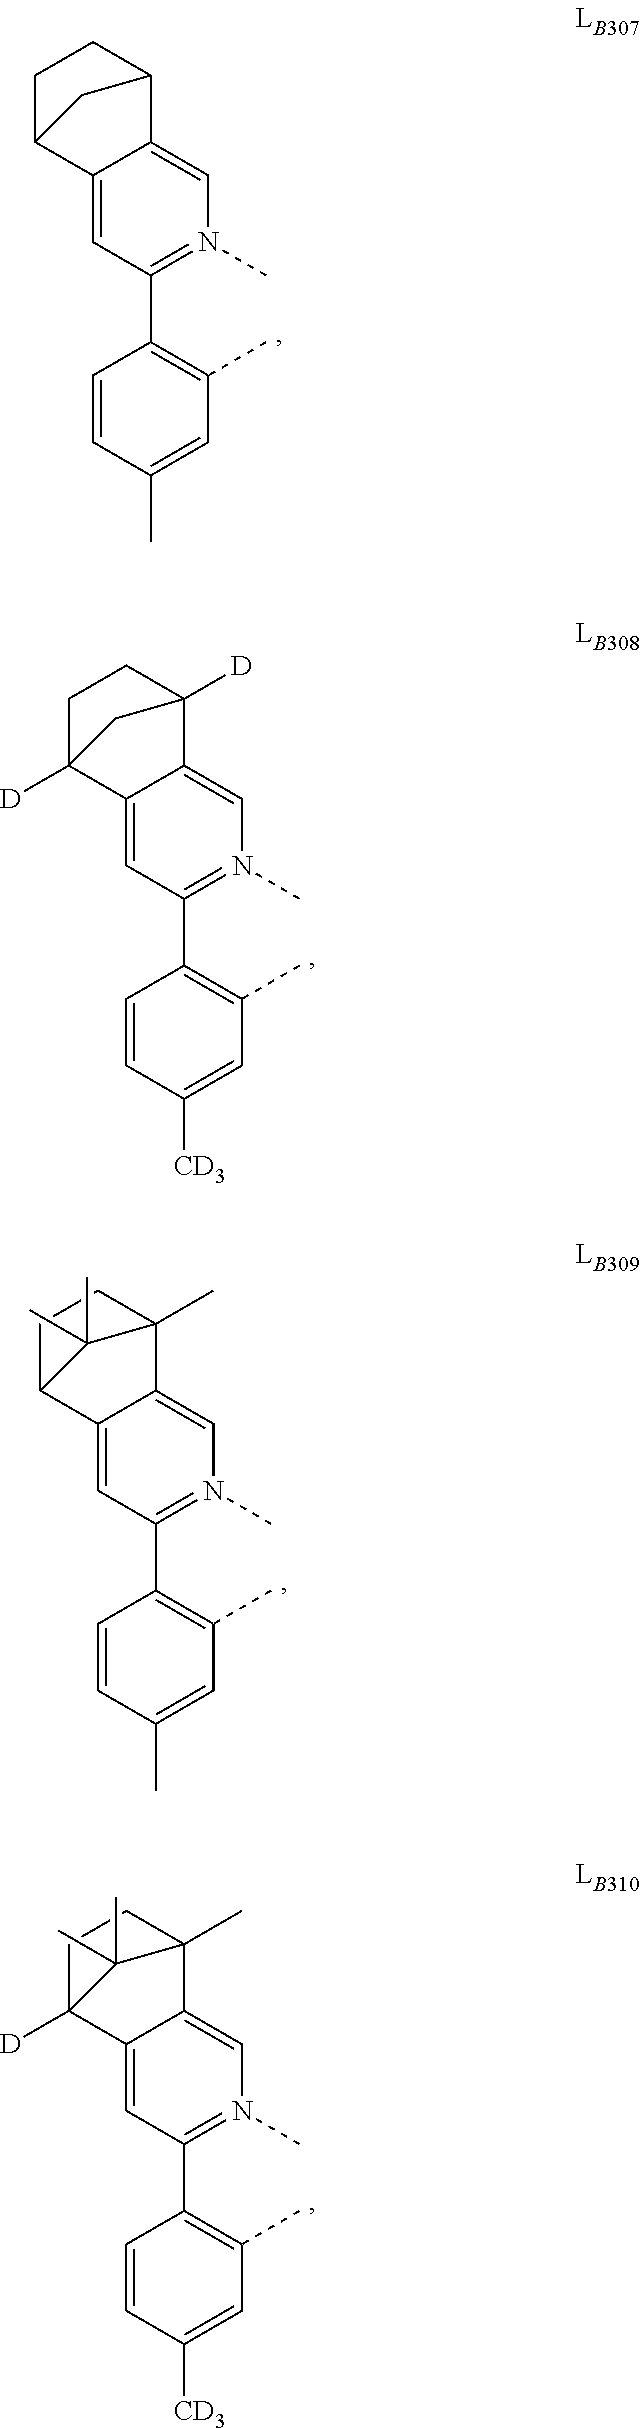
C1(C2=C(C)C=C(C)C=C2)=N(C)C=C2C(=C1)C1CCC2C1.C1(C2=C(C)C=C([CD3])C=C2)=N(C)C=C2C(=C1)C1([D])CCC2([D])C1.C1(C2=C(C)C=C(C)C=C2)=N(C)C=C2C(=C1)C1CCC2(C)C1(C)C.C1(C2=C(C)C=C([CD3])C=C2)=N(C)C=C2C(=C1)C1([D])CCC2(C)C1(C)C
